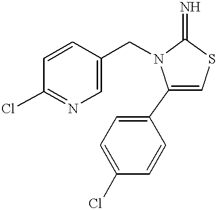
C1=CC(CN2C(C3=CC=C(Cl)C=C3)=CSC2=N)=CN=C1Cl
